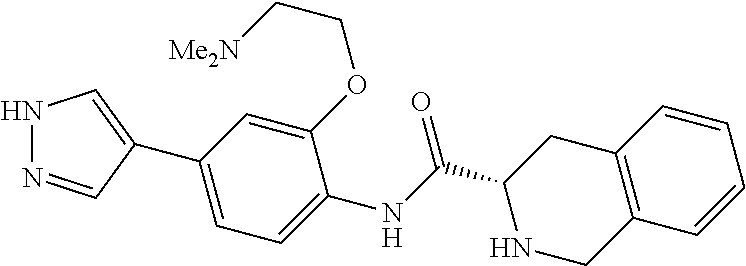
N1N=CC(C2=CC=C(NC(=O)C3NCC4=C(C3)C=CC=C4)C(OCC[Me2N])=C2)=C1
